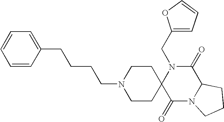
C(N1C2(C(=O)N3C(C1=O)CCC3)CCN(CCCCC1=CC=CC=C1)CC2)C1=CC=CO1
